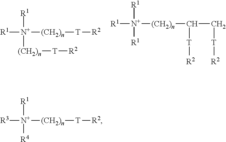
[R1][N+]([R1])([(CH2)n][T][R2])[(CH2)n][T][R2].[R1][N+]([R1])([R1])[(CH2)n]C([T][R2])C[T][R2].[R3][N+]([R1])([R4])[(CH2)n][T][R2]
